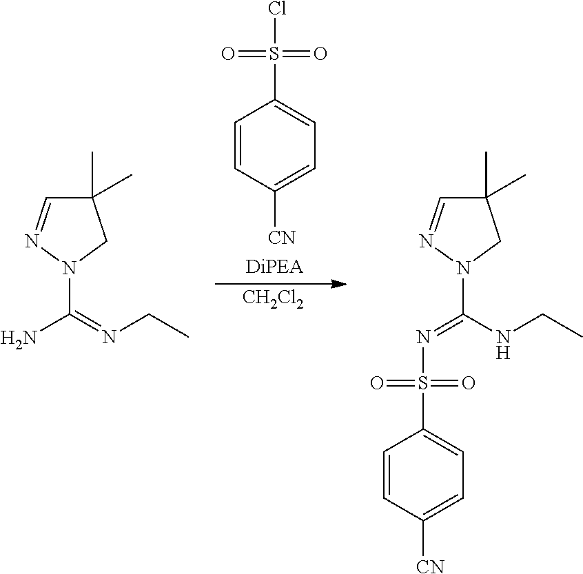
C1=CC([CN])=CC=C1S(=O)(=O)N=C(N1N=CC(C)(C)C1)NCC.C1(C)(C)C=NN(C(N)=NCC)C1.C1=CC([CN])=CC=C1S(=O)(=O)Cl.[CH2Cl2]
